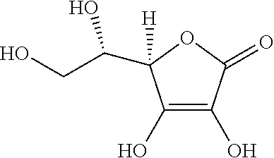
C1(O)=C(O)C(=O)OC1(C(O)CO)[H]
